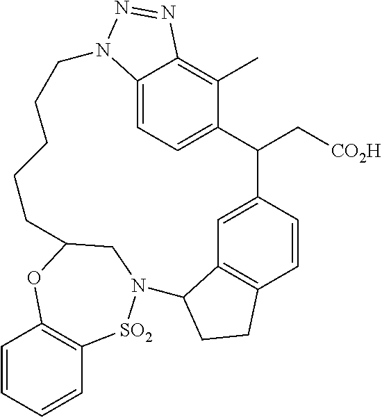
C12=CC=C3C(C)=C1N=NN2CCCCCC1CN(C2C4=C(C=CC(=C4)C3C[CO2H])CC2)[SO2]C2=C(C=CC=C2)O1
